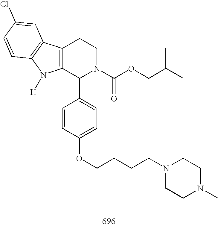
C12=C(C(C3=CC=C(OCCCCN4CCN(C)CC4)C=C3)N(C(OCC(C)C)=O)CC1)N([H])C1=C2C=C(Cl)C=C1
